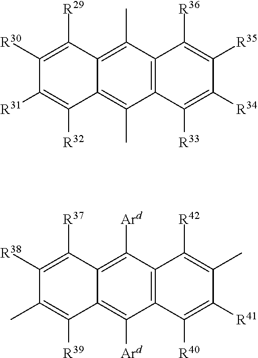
C12=C(C)C3=C(C(C)=C1C([R29])=C([R30])C([R31])=C2[R32])C([R36])=C([R35])C([R34])=C3[R33].C12=C([Ard])C3=C(C([Ard])=C1C([R37])=C([R38])C(C)=C2[R39])C([R42])=C(C)C([R41])=C3[R40]
